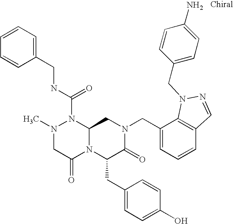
CN1CC(=O)N2C(N1C(NCC1=CC=CC=C1)=O)CN(CC1=CC=CC3=C1N(CC1=CC=C(N)C=C1)N=C3)C(=O)C2CC1=CC=C(O)C=C1
